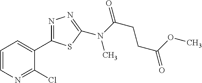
N(C(=O)CCC(=O)OC)(C)C1=NN=C(C2=CC=CN=C2Cl)S1
